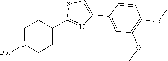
[Boc]N1CCC(C2=NC(C3=CC(OC)=C(OC)C=C3)=CS2)CC1
